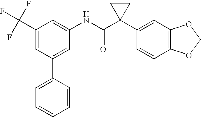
C1(NC(C2(C3=CC4=C(C=C3)OCO4)CC2)=O)=CC(C(F)(F)F)=CC(C2=CC=CC=C2)=C1
